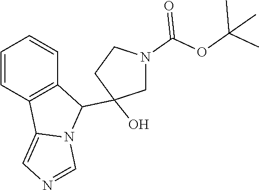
C1=CC2=C(C=C1)C(C1(O)CN(C(OC(C)(C)C)=O)CC1)N1C2=CN=C1
